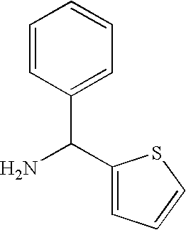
NC(C1=CC=CC=C1)C1=CC=CS1
